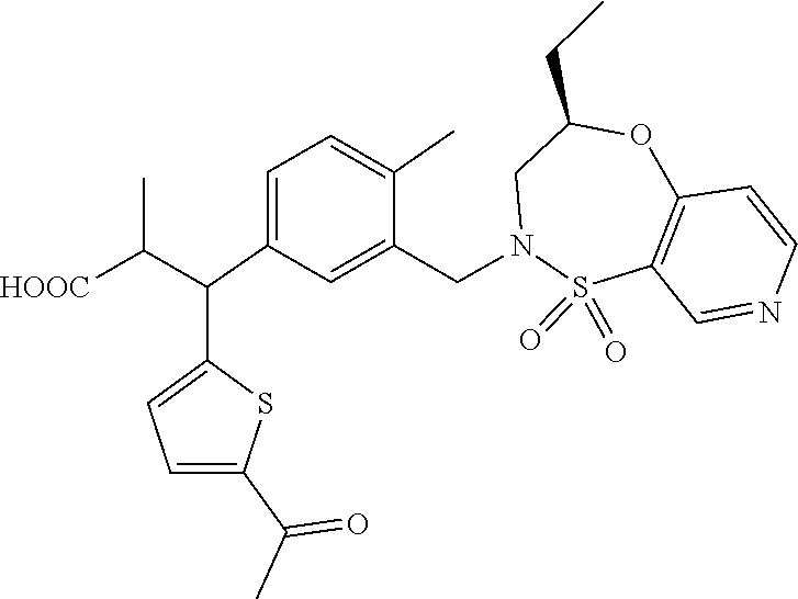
S1(=O)(=O)C2=C(C=CN=C2)OC(CC)CN1CC1=CC(C(C(C)[HOOC])C2=CC=C(C(=O)C)S2)=CC=C1C
